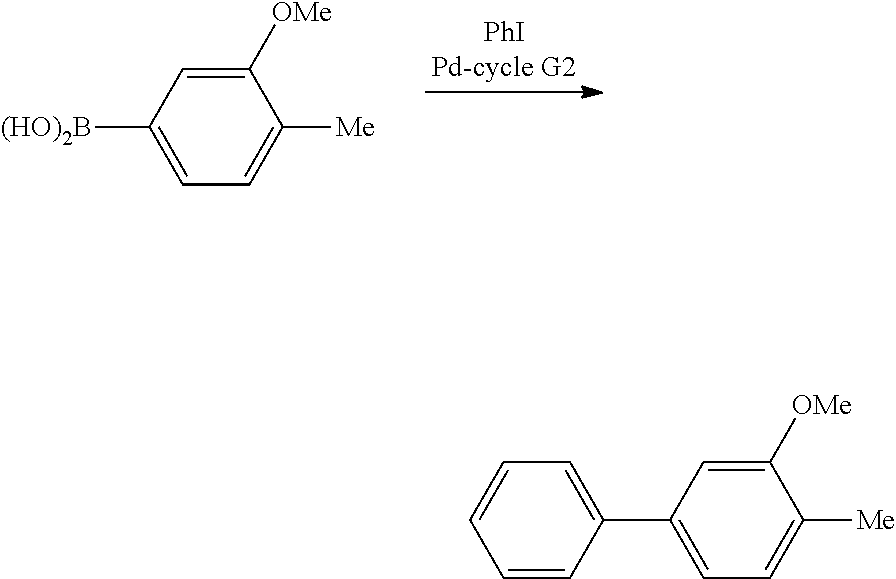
C1([(HO)2B])=CC=C([Me])C([OMe])=C1.C1(C2=CC=CC=C2)=CC=C([Me])C([OMe])=C1
